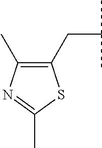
C1(CC(C)C)=C(C)N=C(C)S1
